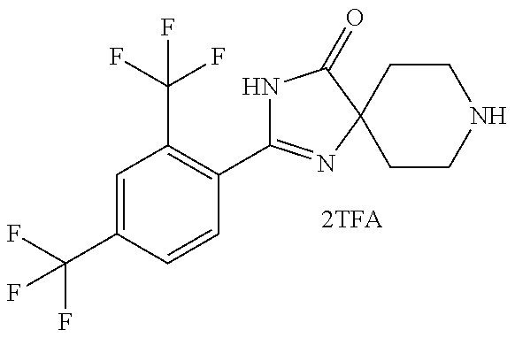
C1=C(C(F)(F)F)C=CC(C2=NC3(C(=O)N2)CCNCC3)=C1C(F)(F)F
